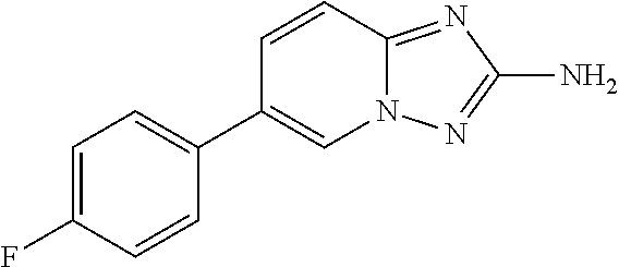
C1=C(F)C=CC(C2=CN3C(=NC(N)=N3)C=C2)=C1
